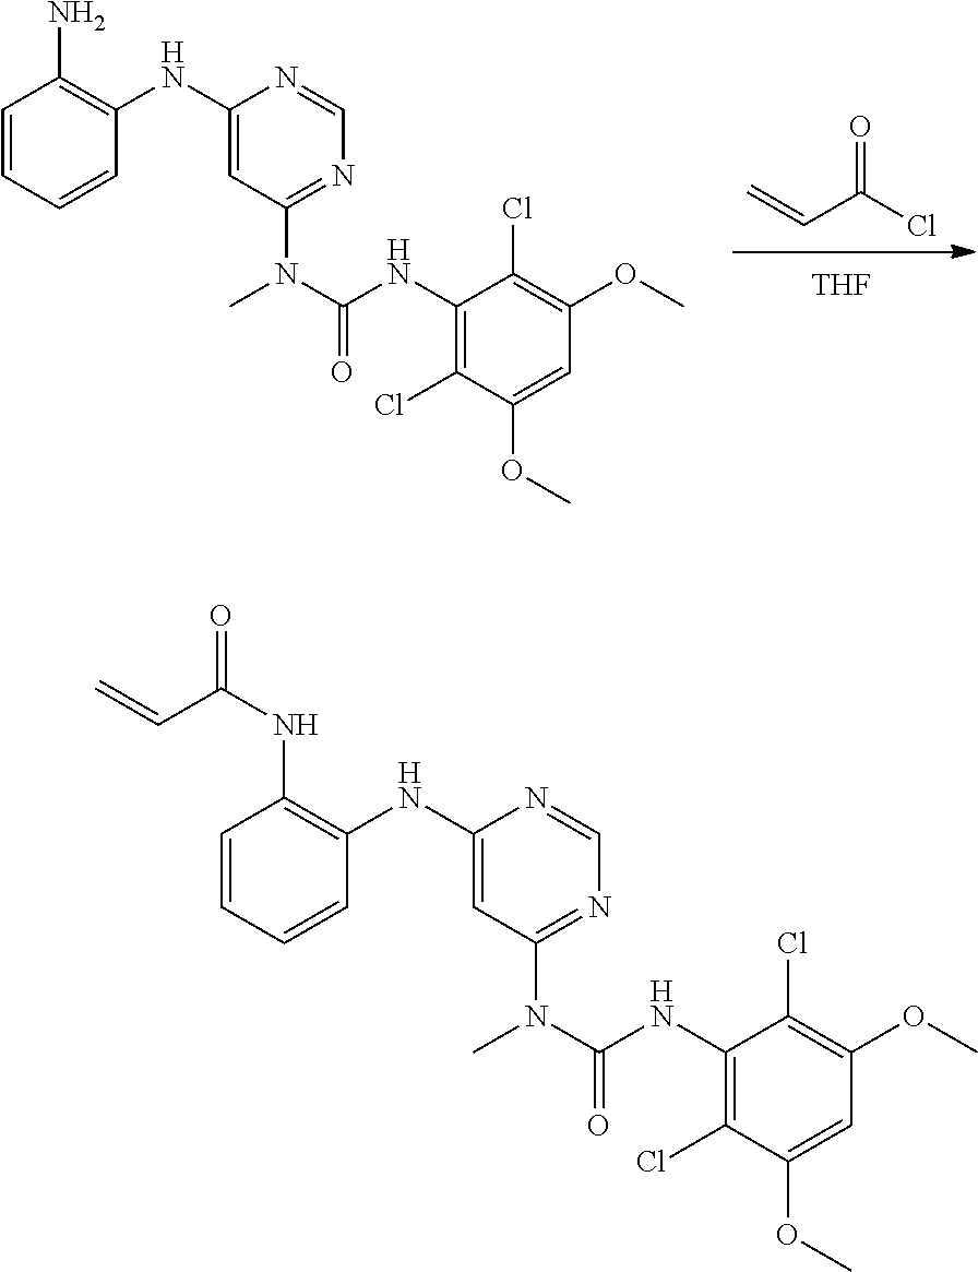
C=CC(=O)Cl.C1=CC=CC(NC2=CC(N(C)C(NC3=C(Cl)C(OC)=CC(OC)=C3Cl)=O)=NC=N2)=C1N.[THF].C1=CC=CC(NC2=CC(N(C)C(NC3=C(Cl)C(OC)=CC(OC)=C3Cl)=O)=NC=N2)=C1NC(C=C)=O
